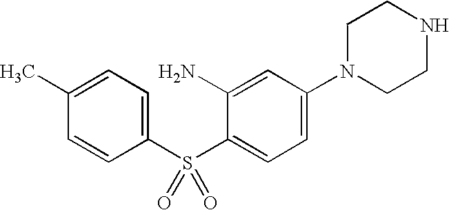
C1(C)=CC=C(S(=O)(=O)C2=CC=C(N3CCNCC3)C=C2N)C=C1
